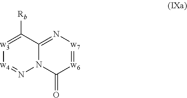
[w3]1=C([Rb])C2=N[w7]=[w6]C(=O)N2N=[w4]1
